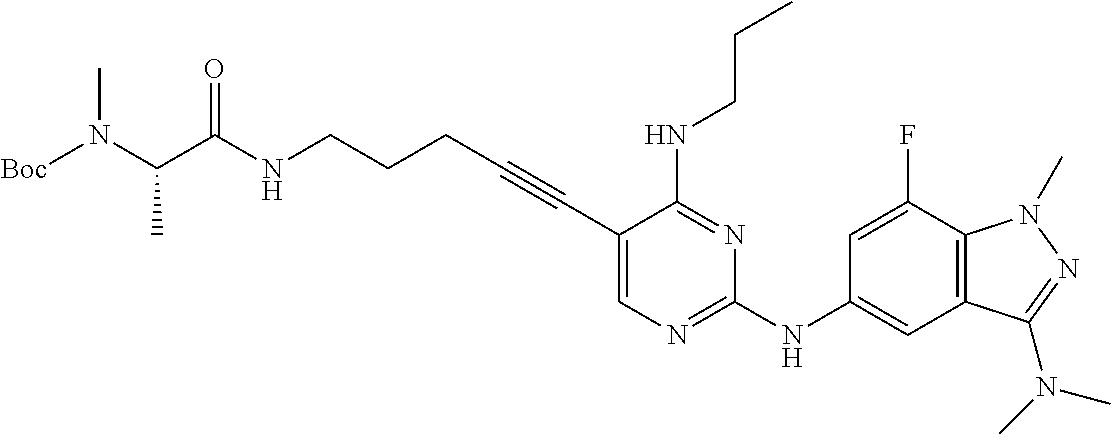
C(NCCCC#CC1=CN=C(NC2=CC3=C(C(F)=C2)N(C)N=C3N(C)C)N=C1NCCC)(=O)C(N([Boc])C)C
